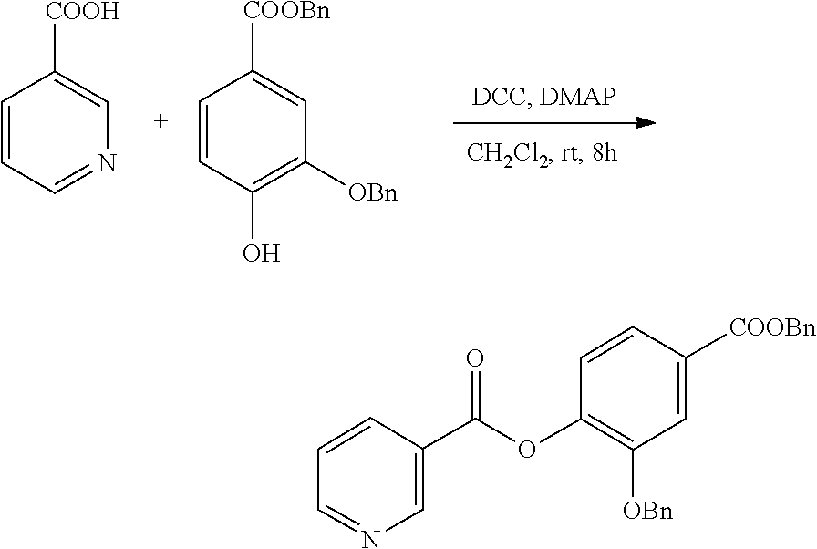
C1=CC=NC=C1[COOH].C1=CC(O)=C([OBn])C=C1[COOBn].C1=CC=NC=C1C(OC1=C([OBn])C=C([COOBn])C=C1)=O
